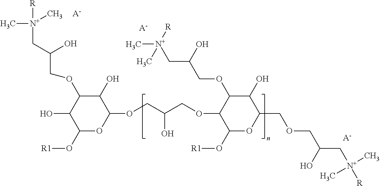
C1(O)C(OCC(C[N+](C)([R])C)O)C(O)C(O[R1])OC1OCC(COC1C(O[R1])OC(COCC(C[N+]([R])(C)C)O)C(O)C1OCC(C[N+](C)(C)[R])O)O.[A-].[A-].[A-]
